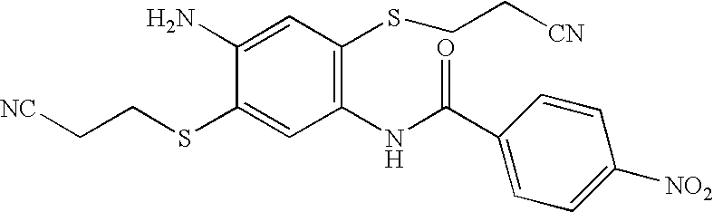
C1=C(N)C(SCC[NC])=CC(NC(C2=CC=C([NO2])C=C2)=O)=C1SCC[CN]
